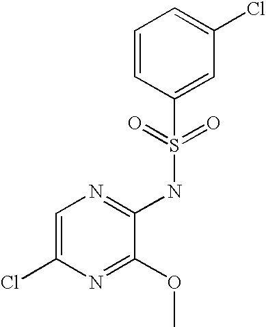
C1=C(Cl)N=C(OC)C(NS(C2=CC(Cl)=CC=C2)(=O)=O)=N1
